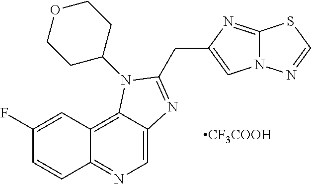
C1(F)=CC2=C3C(=CN=C2C=C1)N=C(CC1=CN2C(=N1)SC=N2)N3C1CCOCC1.[CF3COOH]
